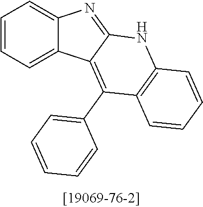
C1=CC=C2C(=C1)N=C1C2=C(C2=CC=CC=C2)C2=C(N1)C=CC=C2
